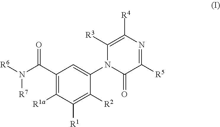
C1(C(N([R6])[R7])=O)=C([R1a])C([R1])=C([R2])C(N2C(=O)C([R5])=NC([R4])=C2[R3])=C1
